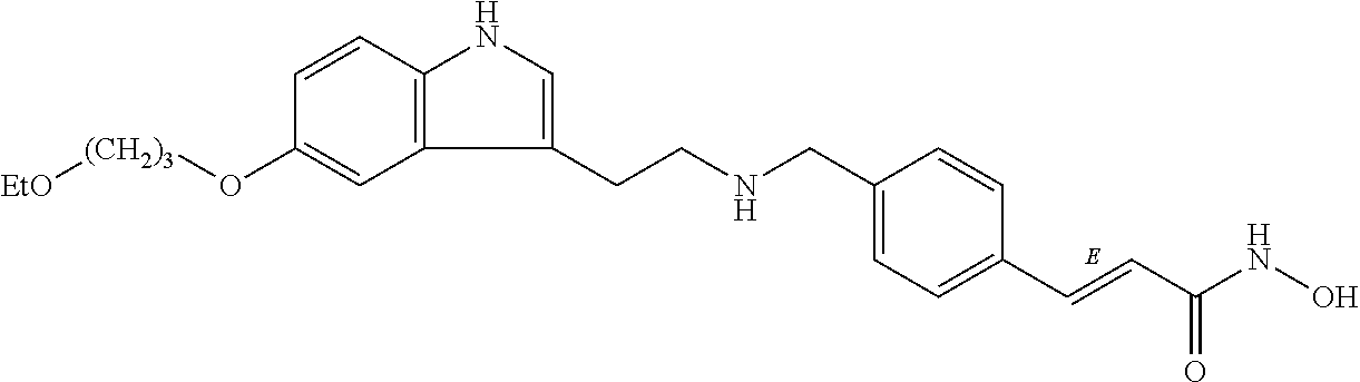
C12=C(C=CC(O[(CH2)3][EtO])=C1)NC=C2CCNCC1=CC=C(C=CC(NO)=O)C=C1
